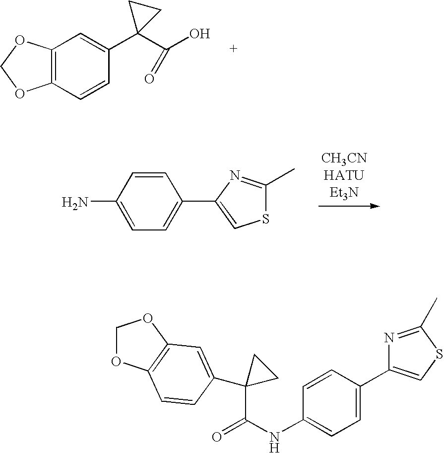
C12=C(C=CC(C3(C(O)=O)CC3)=C1)OCO2.C1=CC(N)=CC=C1C1=CSC(C)=N1.C1OC2=C(O1)C=C(C1(C(=O)NC3=CC=C(C4=CSC(C)=N4)C=C3)CC1)C=C2
